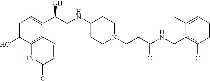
C1=C(O)C2=C(C(C(CNC3CCN(CCC(NCC4=C(Cl)C=CC=C4C)=O)CC3)O)=C1)C=CC(=O)N2
